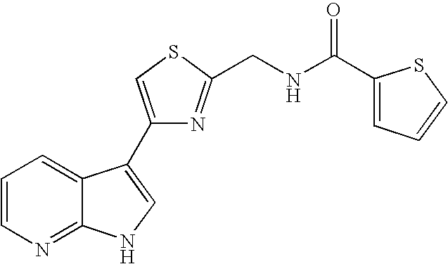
C1=CN=C2C(=C1)C(C1=CSC(CNC(C3=CC=CS3)=O)=N1)=CN2
